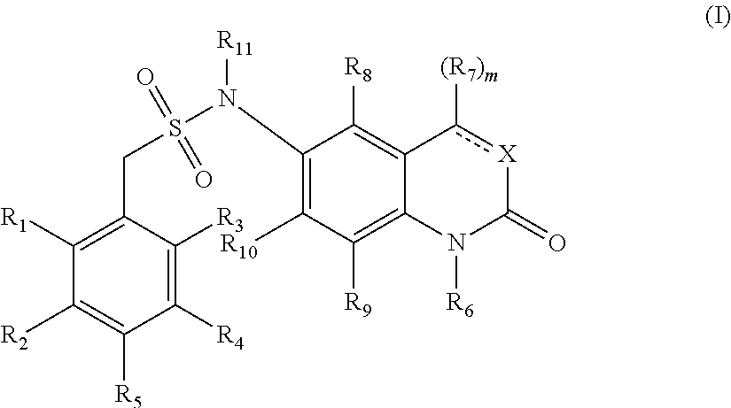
C1([R1])=C(CS(=O)(=O)N([R11])C2=C([R10])C([R9])=C3C(=C2[R8])c([(R7)m])[X]C(=O)N3[R6])C([R3])=C([R4])C([R5])=C1[R2]
